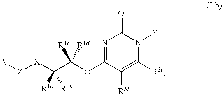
N1=C(OC(C([X][Z][A])([R1a])[R1b])([R1c])[R1d])C([R3b])=C([R3c])N([Y])C1=O
